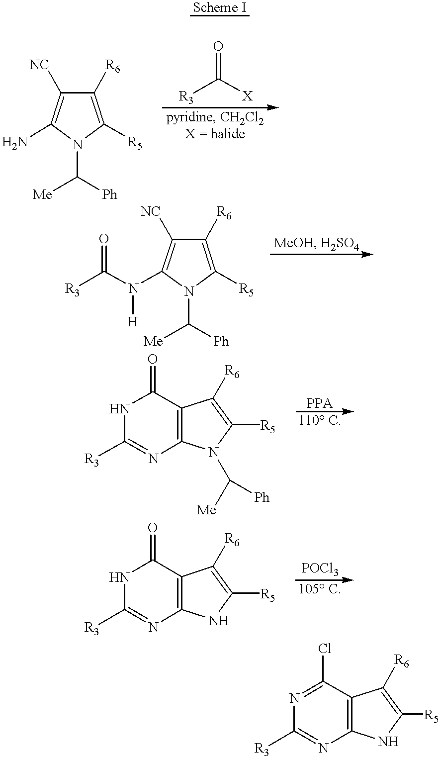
C1([R6])=C([R5])N(C([Me])[Ph])C(N)=C1[NC].[R3]C([X])=O.C1([R6])=C([R5])N(C([Me])[Ph])C(N(C([R3])=O)[H])=C1[NC].N1C([R3])=NC2=C(C1=O)C([R6])=C([R5])N2C([Me])[Ph].N1C([R3])=NC2=C(C1=O)C([R6])=C([R5])N2.N1=C(Cl)C2=C(N=C1[R3])NC([R5])=C2[R6]
